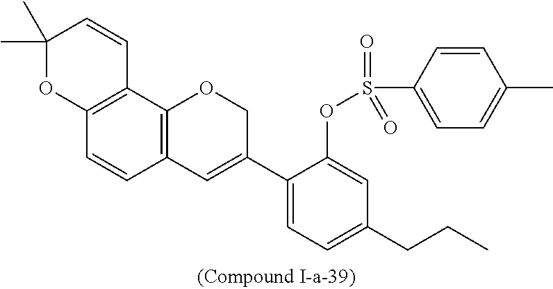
C12=C(C3=C(C=C1)C=C(C1=CC=C(CCC)C=C1OS(C1=CC=C(C)C=C1)(=O)=O)CO3)C=CC(C)(C)O2
